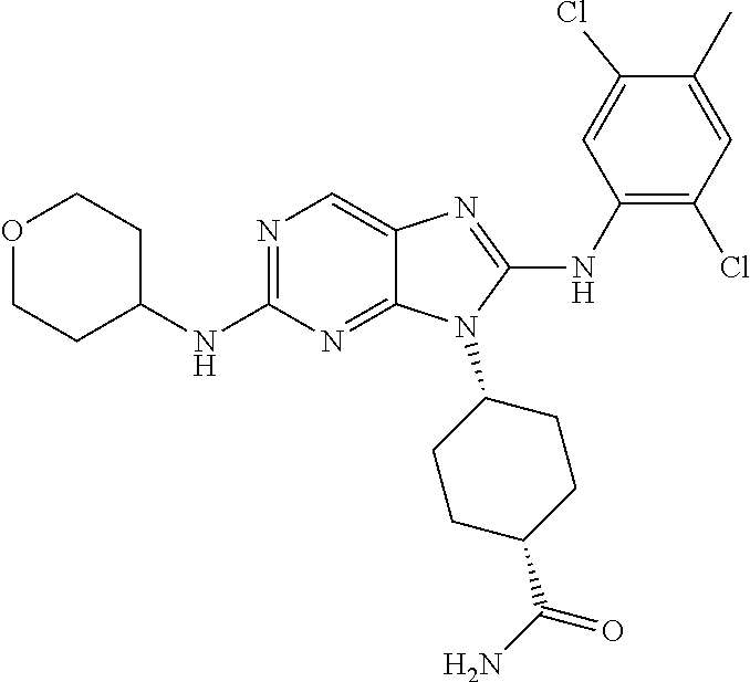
N1=C(NC2CCOCC2)N=C2C(=C1)N=C(NC1=C(Cl)C=C(C)C(Cl)=C1)N2C1CCC(C(N)=O)CC1
